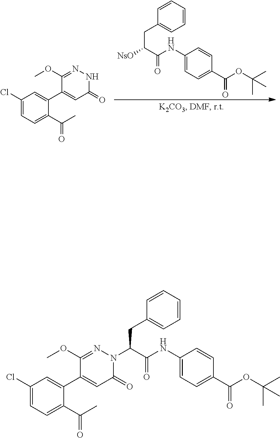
C(C(C(NC1=CC=C(C(OC(C)(C)C)=O)C=C1)=O)[NsO])C1=CC=CC=C1.C1(Cl)=CC=C(C(C)=O)C(C2=CC(=O)NN=C2OC)=C1.C(C(C(NC1=CC=C(C(OC(C)(C)C)=O)C=C1)=O)N1C(=O)C=C(C2=CC(Cl)=CC=C2C(C)=O)C(OC)=N1)C1=CC=CC=C1
